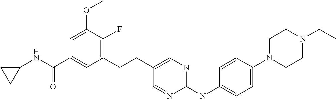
C1(CCC2=CN=C(NC3=CC=C(N4CCN(CC)CC4)C=C3)N=C2)=C(F)C(OC)=CC(C(NC2CC2)=O)=C1
